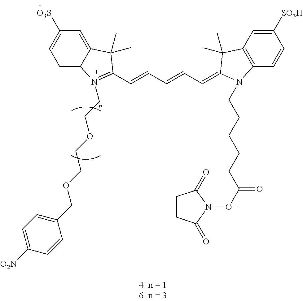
C1=C2C(=CC([O3S])=C1)C(C)(C)C(C=CC=CC=C1C(C)(C)C3=C(C=CC([SO3H])=C3)N1CCCCCC(ON1C(=O)CCC1=O)=O)=N2CCOCCOCC1=CC=C([O2N])C=C1
